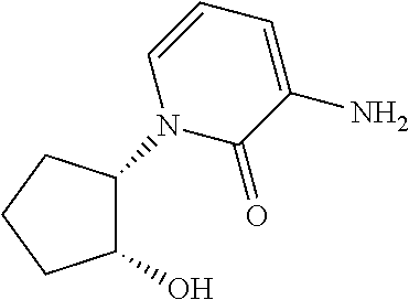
C1(N2C(=O)C(N)=CC=C2)C(O)CCC1
